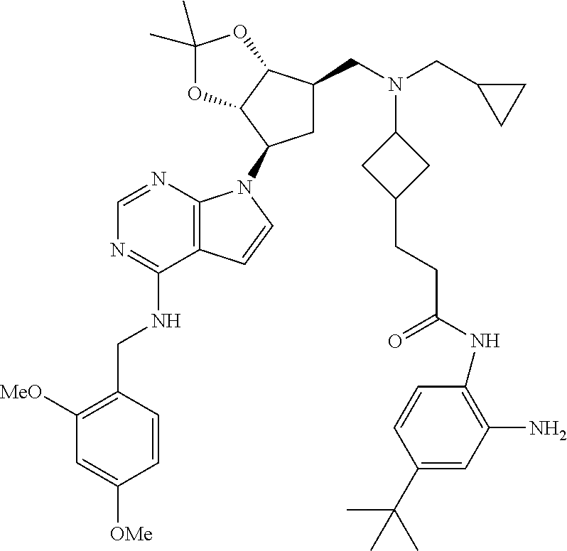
C1([MeO])=C(CNC2=NC=NC3=C2C=CN3C2CC(CN(CC3CC3)C3CC(CCC(NC4=C(N)C=C(C(C)(C)C)C=C4)=O)C3)C3C2OC(C)(C)O3)C=CC([OMe])=C1
